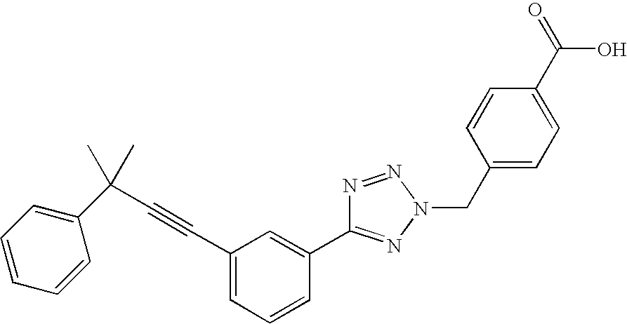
C1(C#CC(C2=CC=CC=C2)(C)C)=CC=CC(C2=NN(CC3=CC=C(C(O)=O)C=C3)N=N2)=C1
